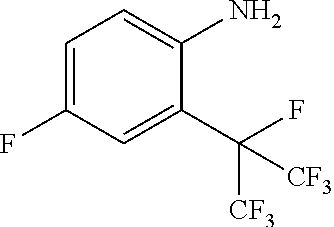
C1=C(F)C=C(C(F)([CF3])[CF3])C(N)=C1
